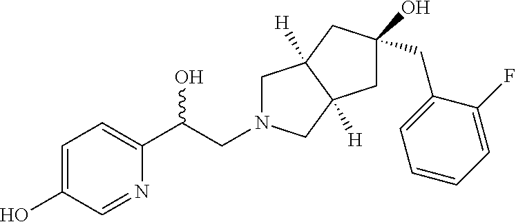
C1=C(O)C=NC(C(CN2CC3([H])C([H])(C2)CC(O)(CC2=CC=CC=C2F)C3)O)=C1
